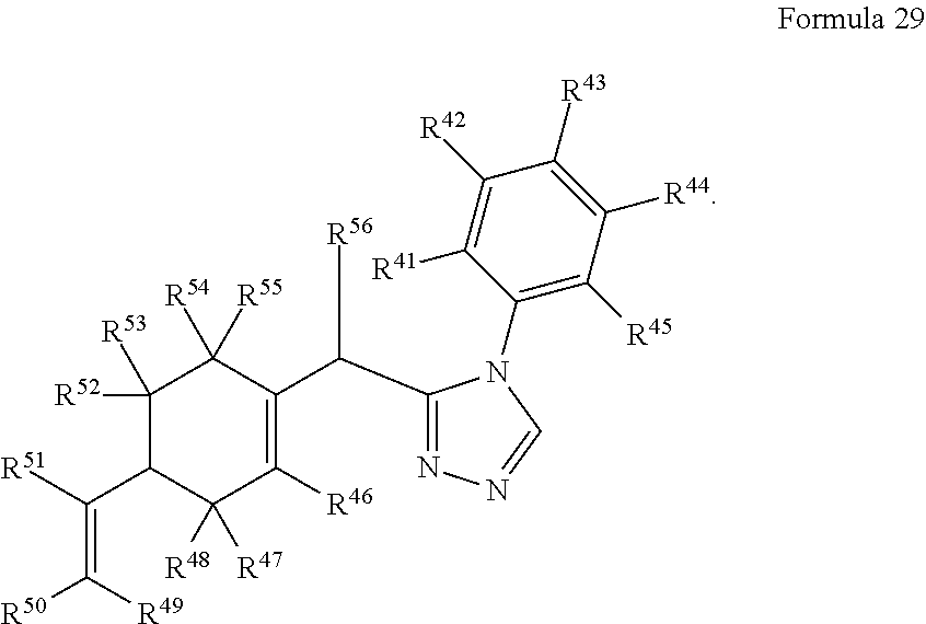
C1([R53])([R52])C(C(=C([R50])[R49])[R51])C([R48])([R47])C([R46])=C(C(C2=NN=CN2C2=C([R45])C([R44])=C([R43])C([R42])=C2[R41])[R56])C1([R54])[R55]
